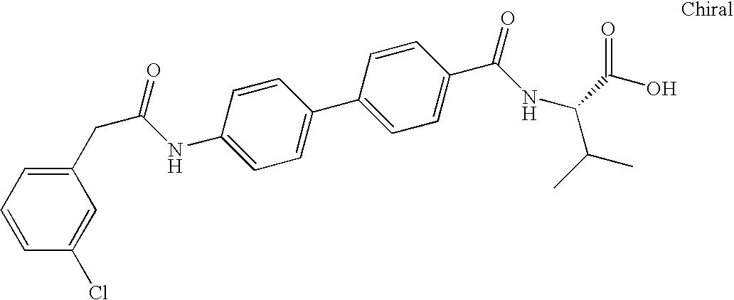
C(NC1=CC=C(C2=CC=C(C(NC(C(O)=O)C(C)C)=O)C=C2)C=C1)(=O)CC1=CC=CC(Cl)=C1
